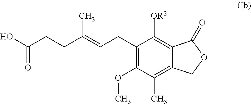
C1(CC=C(CCC(=O)O)C)=C(OC)C(C)=C2C(=C1[OR2])C(=O)OC2
